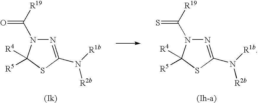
N1=C(N([R1b])[R2b])SC([R5])([R4])N1C([R19])=S.N1=C(N([R1b])[R2b])SC([R5])([R4])N1C([R19])=O
